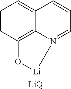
C1=CC2=C3C(=C1)C=CC=N3[Li]O2.[LiQ]
